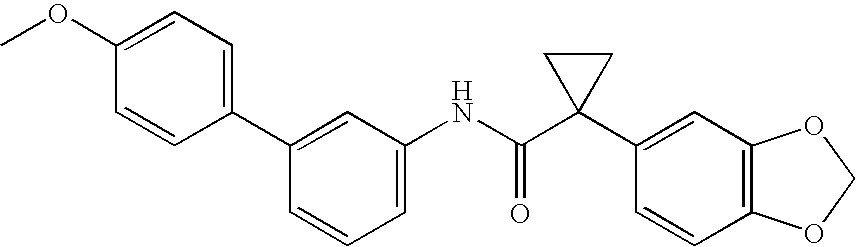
C1(NC(C2(C3=CC4=C(C=C3)OCO4)CC2)=O)=CC=CC(C2=CC=C(OC)C=C2)=C1
